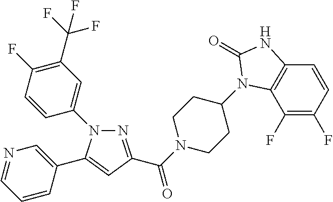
N1=C(C(=O)N2CCC(N3C4=C(C=CC(F)=C4F)NC3=O)CC2)C=C(C2=CN=CC=C2)N1C1=CC(C(F)(F)F)=C(F)C=C1
